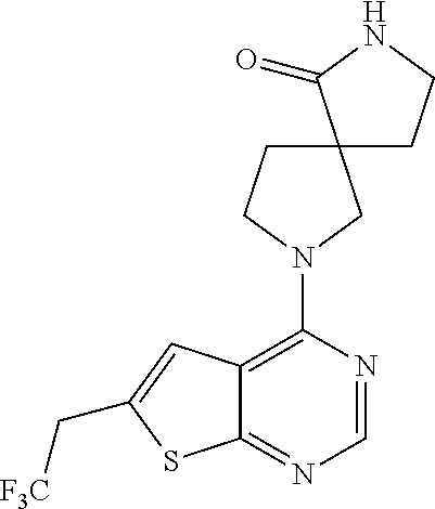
C12=C(N3CC4(CC3)CCNC4=O)N=CN=C1SC(C[F3C])=C2
